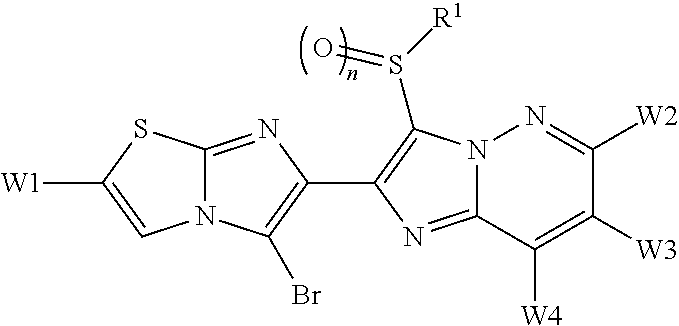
N12C(=NC(C3=C(S([R1])=O)N4C(=N3)C([W4])=C([W3])C([W2])=N4)=C1Br)SC([W1])=C2
